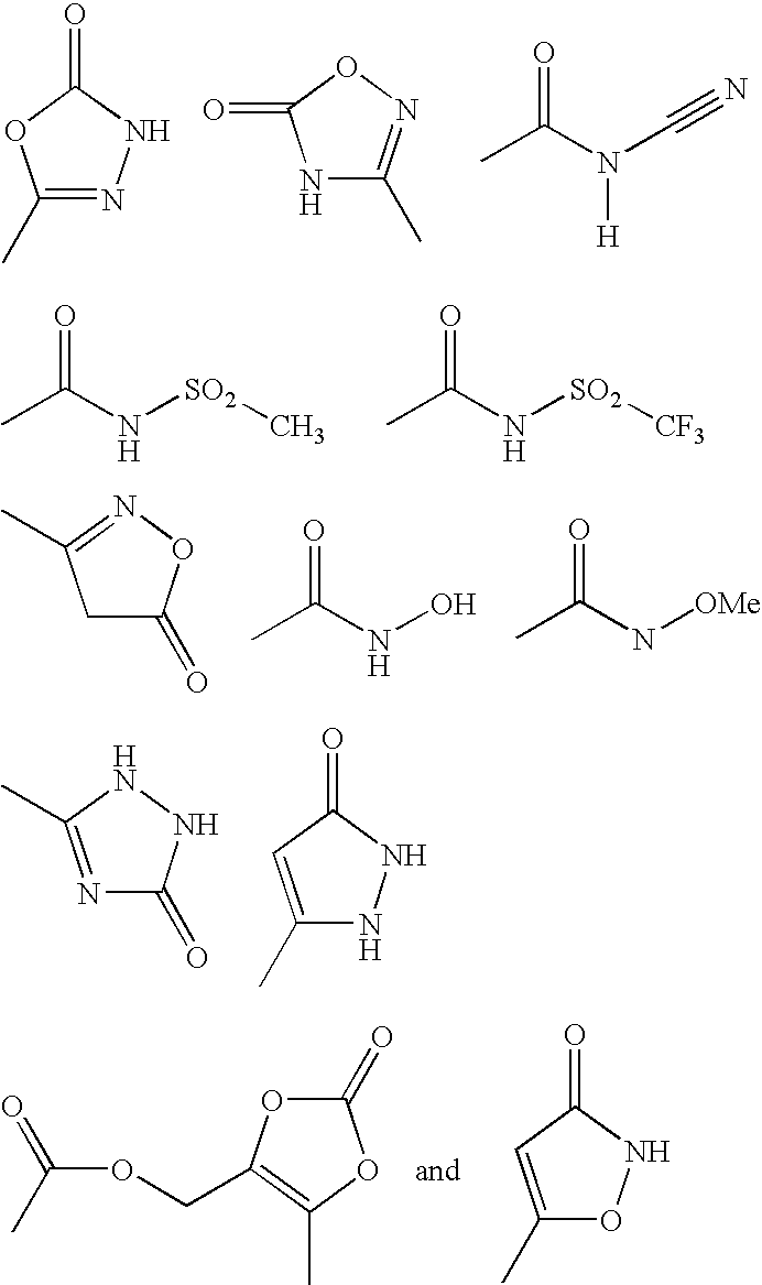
C1(C)=NNC(=O)O1.N1C(C)=NOC1=O.CC(N(C#N)[H])=O.CC(N[SO2]C)=O.CC(N[SO2][CF3])=O.C1C(=O)ON=C1C.CC(NO)=O.CC(N[OMe])=O.N1=C(C)NNC1=O.C1(C)=CC(=O)NN1.C(OCC1=C(C)OC(=O)O1)(C)=O.C1(C)=CC(=O)NO1
